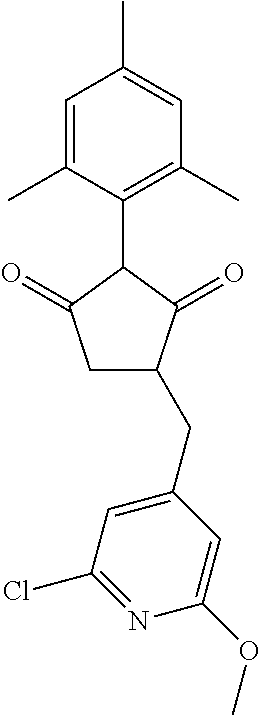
C1=C(C)C(C2C(=O)CC(CC3=CC(Cl)=NC(OC)=C3)C2=O)=C(C)C=C1C
